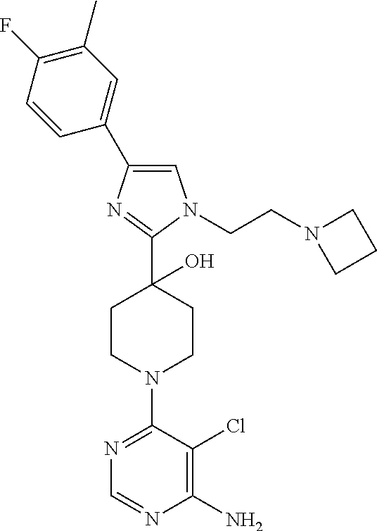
C1(F)=C(C)C=C(C2=CN(CCN3CCC3)C(C3(O)CCN(C4=NC=NC(N)=C4Cl)CC3)=N2)C=C1
